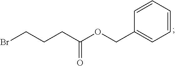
C1=CC=CC=C1COC(CCCBr)=O
